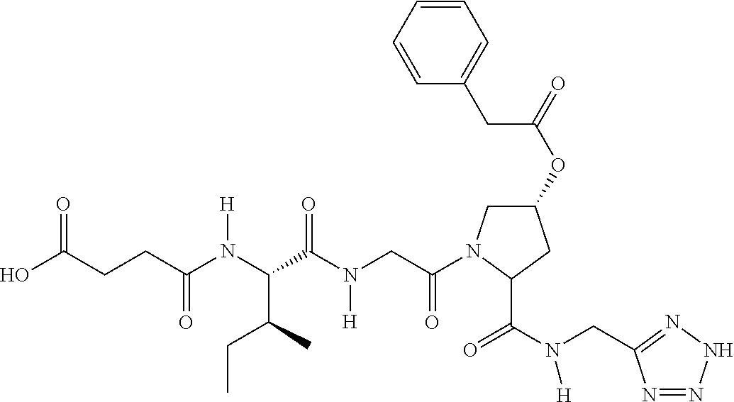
C1(OC(=O)CC2=CC=CC=C2)CN(C(CN(C(C(N(C(CCC(O)=O)=O)[H])C(C)CC)=O)[H])=O)C(C(N(CC2=NNN=N2)[H])=O)C1
